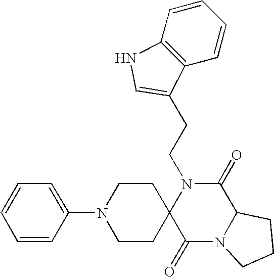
C(N1C2(C(=O)N3C(C1=O)CCC3)CCN(C1=CC=CC=C1)CC2)CC1=CNC2=C1C=CC=C2
